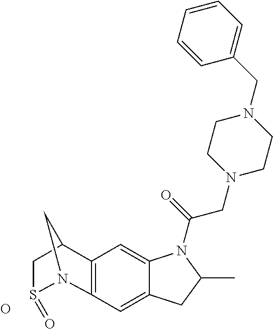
C1=CC=CC(CN2CCN(CC(=O)N3C4=CC5=C(C=C4CC3C)N3S(=O)CC5CC3)CC2)=C1.O
